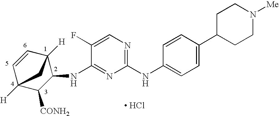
C1(NC2=CC=C(C3CCN([Me])CC3)C=C2)=NC=C(F)C(NC2C3([H])C=CC([H])(C2[CONH2])C3)=N1.[ HCl]
